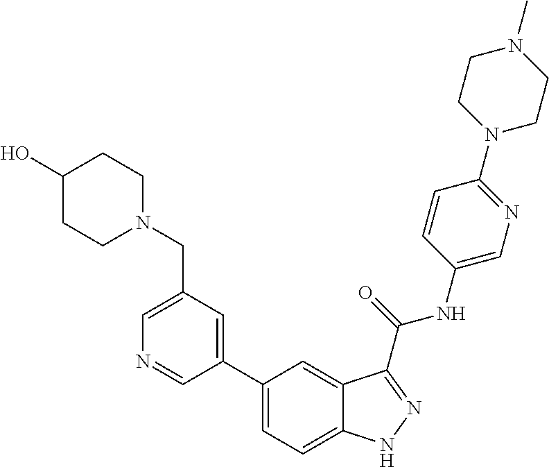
C1(CN2CCC(O)CC2)=CN=CC(C2=CC=C3C(=C2)C(C(NC2=CN=C(N4CCN(C)CC4)C=C2)=O)=NN3)=C1
